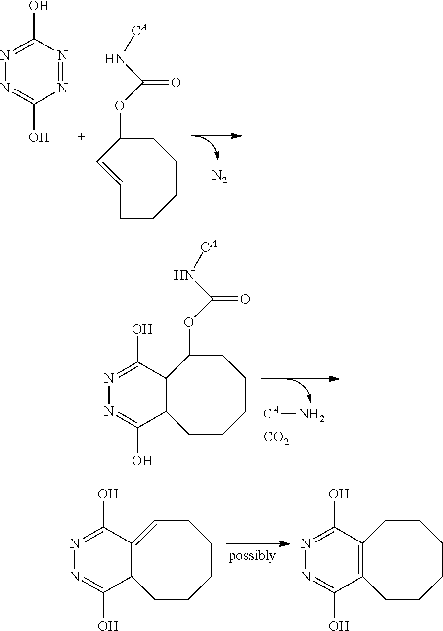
[CA]N.[CO2].C1(OC(N[CA])=O)CCCCCC2C1C(O)=NN=C2O.C1=C2C(CCCCC1)C(O)=NN=C2O.C1CCCCCC2=C1C(O)=NN=C2O.[N2].C1(OC(N[CA])=O)CCCCCC=C1.OC1=NN=C(O)N=N1
